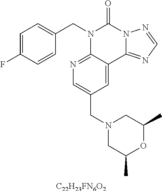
[C22H23FN6O2].C1=C(F)C=CC(CN2C3=NC=C(CN4CC(C)OC(C)C4)C=C3C3=NC=NN3C2=O)=C1
